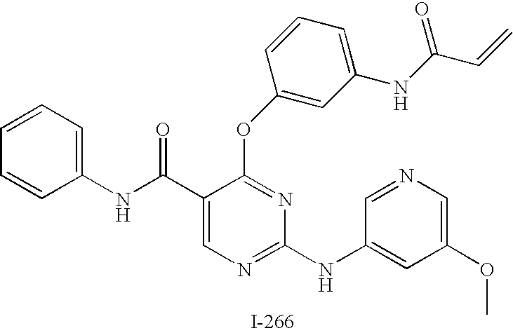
O(C1=NC(NC2=CC(OC)=CN=C2)=NC=C1C(NC1=CC=CC=C1)=O)C1=CC(NC(C=C)=O)=CC=C1
